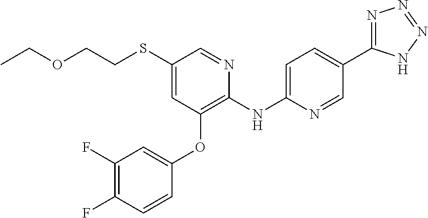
C1(SCCOCC)=CC(OC2=CC(F)=C(F)C=C2)=C(NC2=CC=C(C3=NN=NN3)C=N2)N=C1
